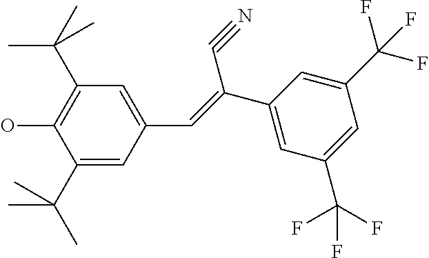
C1(C(C)(C)C)=CC(C=C(C2=CC(C(F)(F)F)=CC(C(F)(F)F)=C2)C#N)=CC(C(C)(C)C)=C1O
